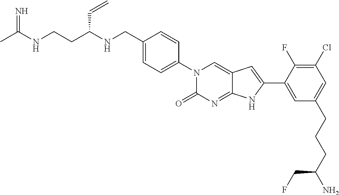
CC(NCCC(NCC1=CC=C(N2C(=O)N=C3C(=C2)C=C(C2=CC(CCCC(N)CF)=CC(Cl)=C2F)N3)C=C1)C=C)=N
